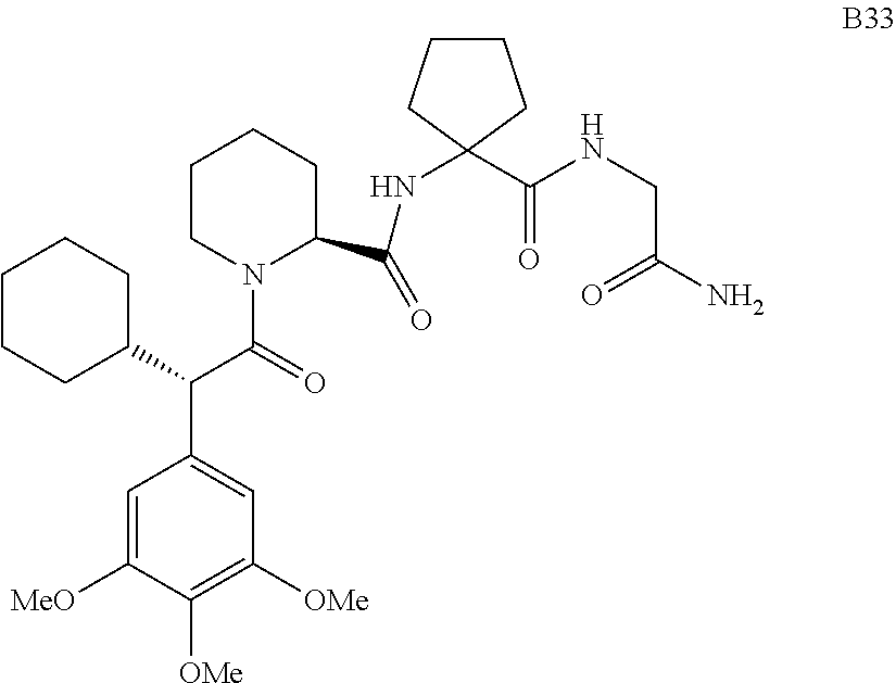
C1=C([MeO])C([OMe])=C([OMe])C=C1C(C1CCCCC1)C(=O)N1C(C(=O)NC2(C(=O)NCC(N)=O)CCCC2)CCCC1
